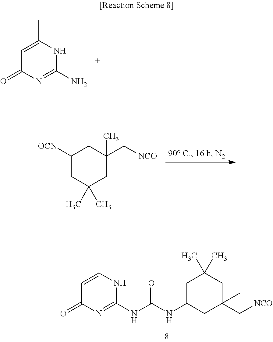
C1=C(C)NC(NC(NC2CC(C[NCO])(C)CC(C)(C)C2)=O)=NC1=O.C1=C(C)NC(N)=NC1=O.C1([OCN])CC(C)(C)CC(C[NCO])(C)C1
